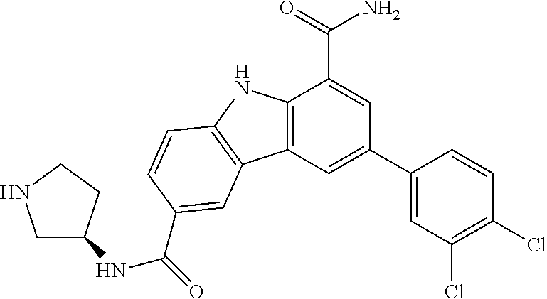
C1NCCC1NC(C1=CC2=C(NC3=C2C=C(C2=CC(Cl)=C(Cl)C=C2)C=C3C(=O)N)C=C1)=O
